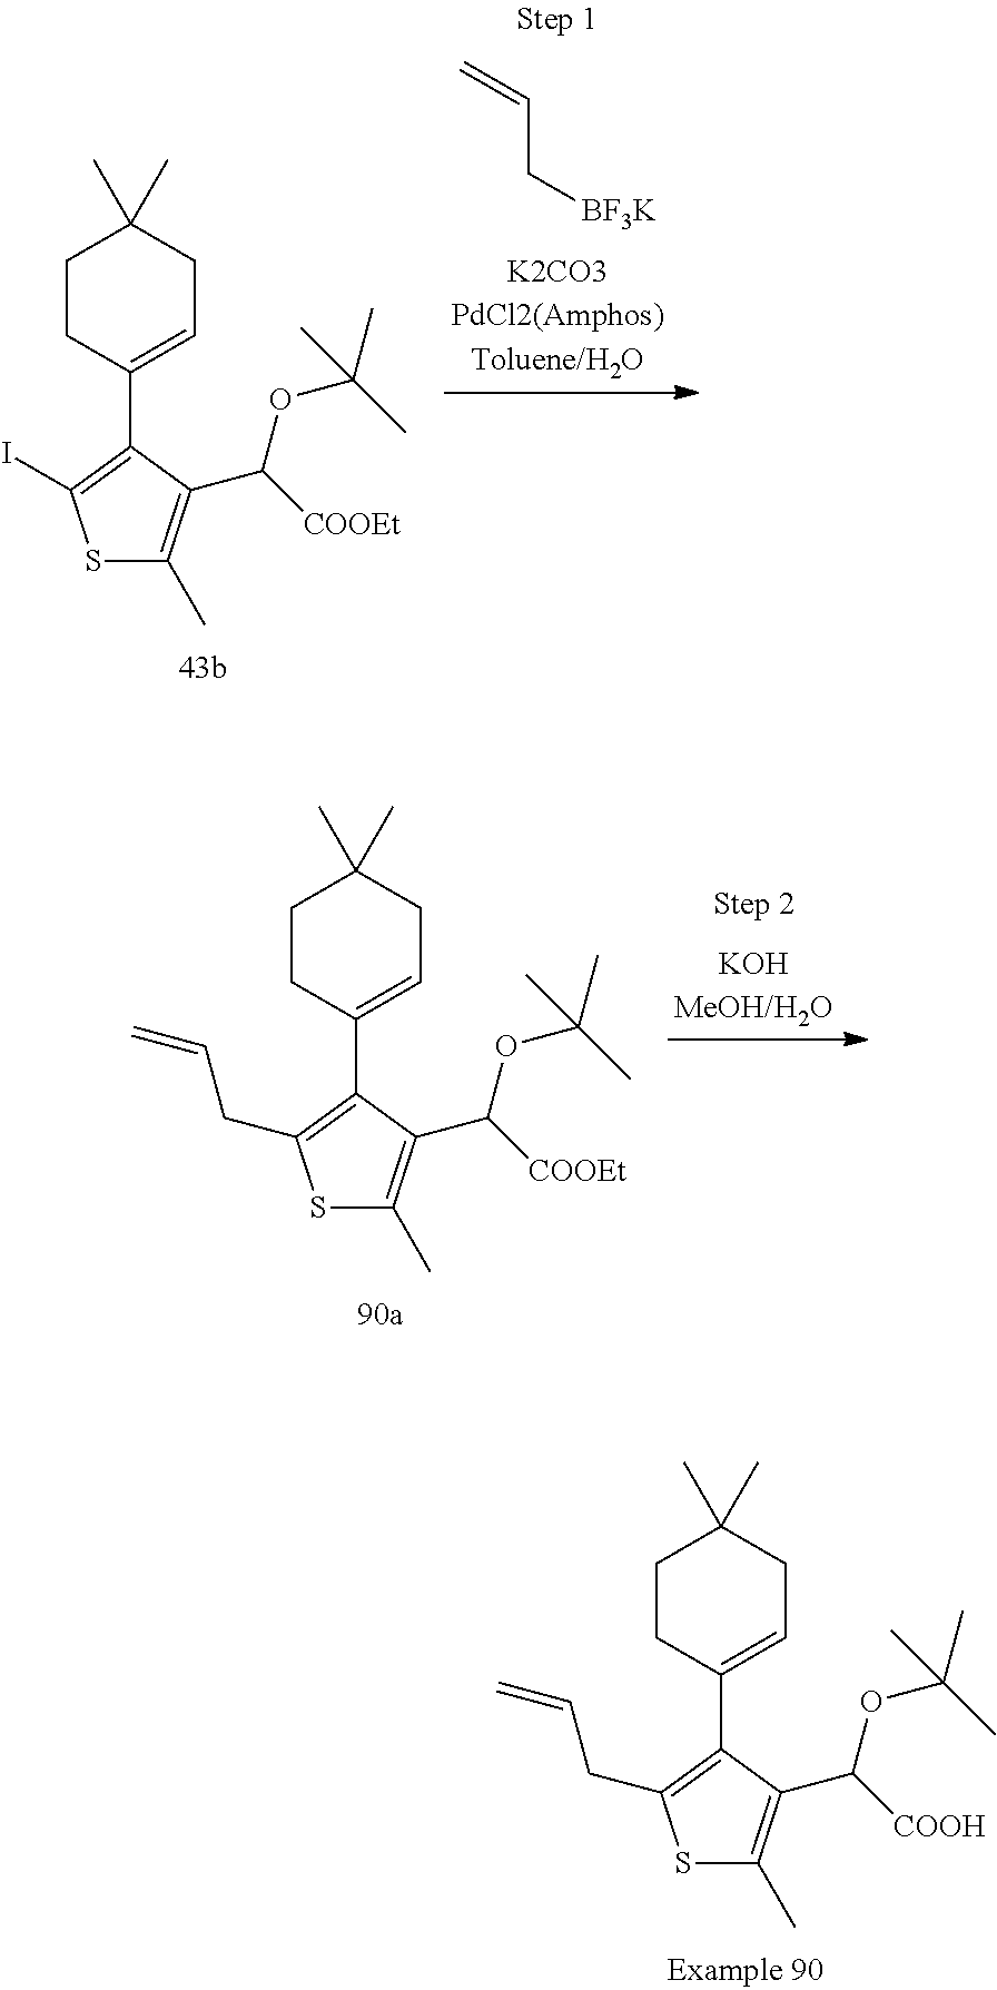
S1C(C)=C(C([COOEt])OC(C)(C)C)C(C2=CCC(C)(C)CC2)=C1I.C=CC[BF3K].S1C(C)=C(C([COOH])OC(C)(C)C)C(C2=CCC(C)(C)CC2)=C1CC=C.S1C(C)=C(C([COOEt])OC(C)(C)C)C(C2=CCC(C)(C)CC2)=C1CC=C
